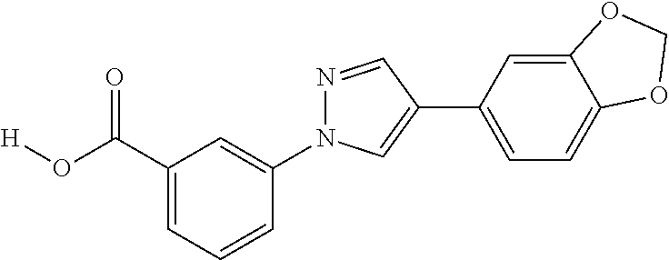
C12=CC(C3=CN(C4=CC(C(O[H])=O)=CC=C4)N=C3)=CC=C1OCO2
